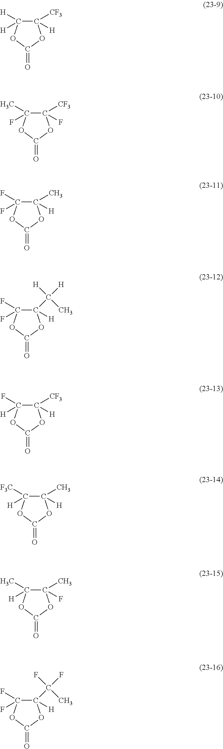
C1([CF3])([H])C([H])([H])OC(=O)O1.C1([CF3])(F)C(C)(F)OC(=O)O1.C1(C)([H])C(F)(F)OC(=O)O1.C1([H])(C([H])(C)[H])C(F)(F)OC(=O)O1.C1([CF3])([H])C(F)([H])OC(=O)O1.C1(C)([H])C([F3C])([H])OC(=O)O1.C1(C)(F)C(C)([H])OC(=O)O1.C1([H])(C(F)(C)F)C(F)(F)OC(=O)O1
